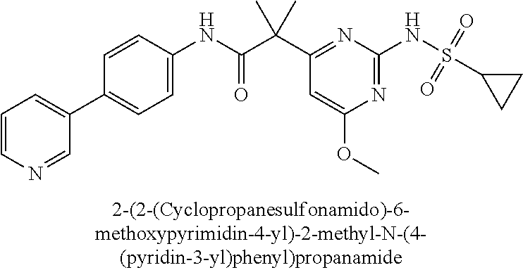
C1(NC(=O)C(C2=NC(NS(C3CC3)(=O)=O)=NC(OC)=C2)(C)C)=CC=C(C2=CC=CN=C2)C=C1
